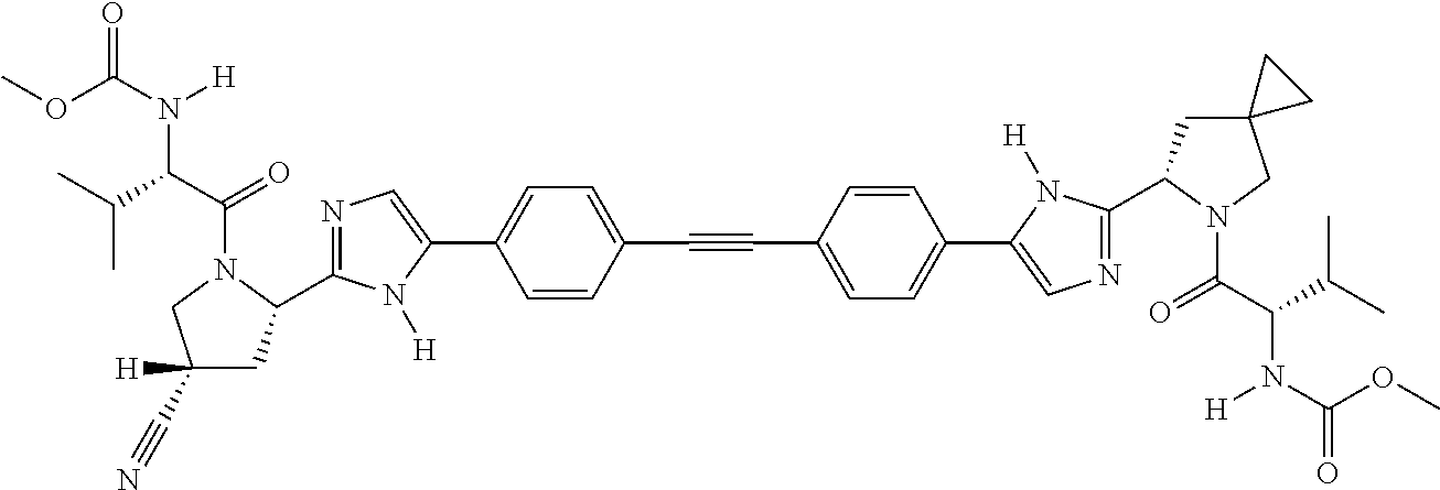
C(#CC1=CC=C(C2=CN=C(C3CC4(CN3C(C(C(C)C)N(C(OC)=O)[H])=O)CC4)N2[H])C=C1)C1=CC=C(C2=CN=C(C3CC(C#N)([H])CN3C(C(C(C)C)N(C(OC)=O)[H])=O)N2[H])C=C1
